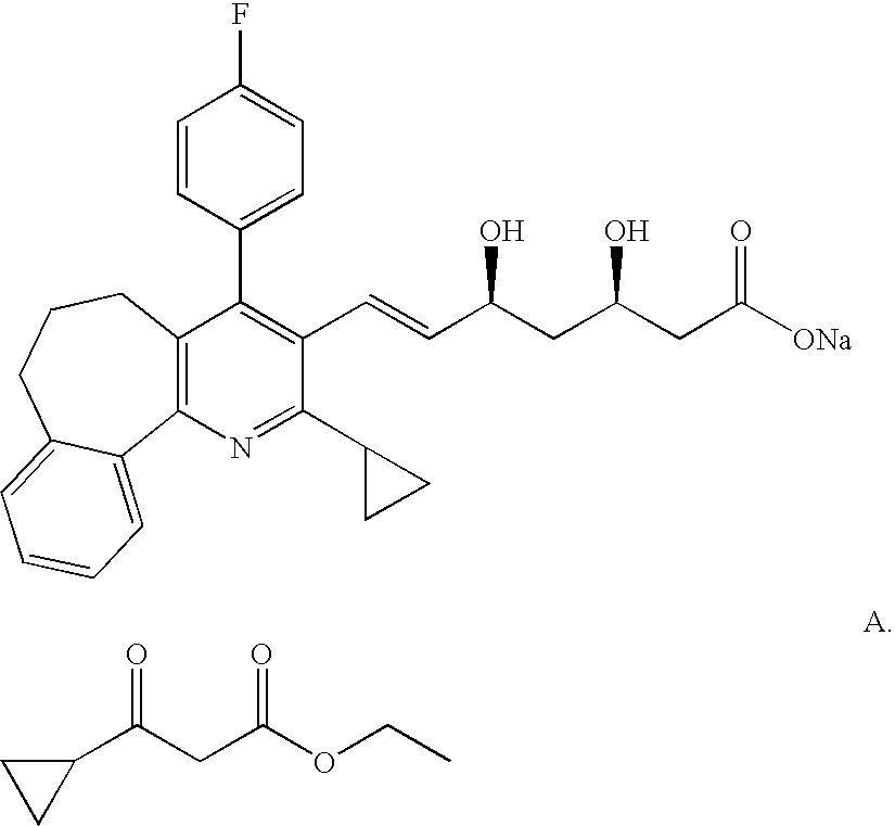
C12=C(N=C(C3CC3)C(C=CC(CC(CC([ONa])=O)O)O)=C1C1=CC=C(F)C=C1)C1=CC=CC=C1CCC2.C1(C(CC(OCC)=O)=O)CC1
